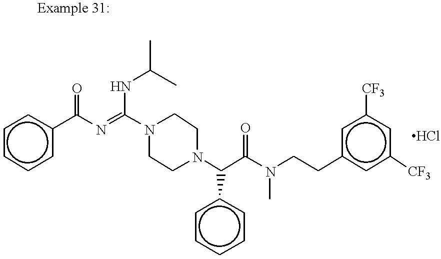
N(=C(N1CCN(C(c2ccccc2)C(N(C)CCc2cc([CF3])cc([CF3])c2)=O)CC1)NC(C)C)C(=O)c1ccccc1
